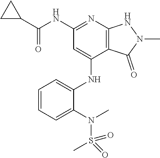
C(NC1=NC2=C(C(NC3=CC=CC=C3N(S(C)(=O)=O)C)=C1)C(=O)N(C)N2)(=O)C1CC1
